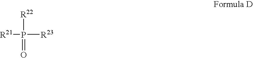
[R22]P([R21])(=O)[R23]
